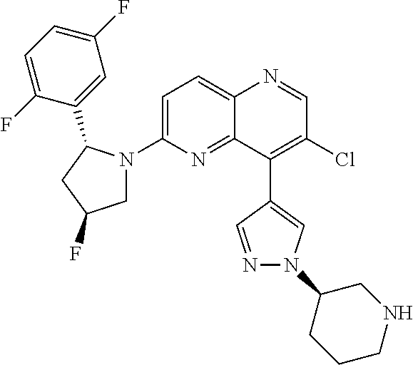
C12=CC=C(N3CC(F)CC3C3=CC(F)=CC=C3F)N=C1C(C1=CN(C3CCCNC3)N=C1)=C(Cl)C=N2
